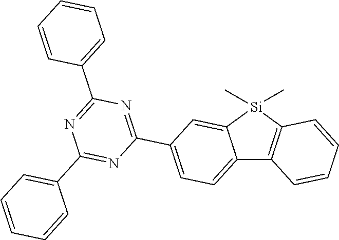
C12=C([Si](C)(C)C3=CC(C4=NC(C5=CC=CC=C5)=NC(C5=CC=CC=C5)=N4)=CC=C13)C=CC=C2
